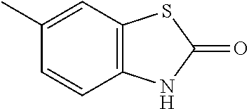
C1(C)=CC2=C(C=C1)NC(=O)S2
